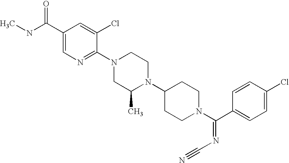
C1(Cl)=CC=C(C(N2CCC(N3C(C)CN(C4=NC=C(C(NC)=O)C=C4Cl)CC3)CC2)=NC#N)C=C1
